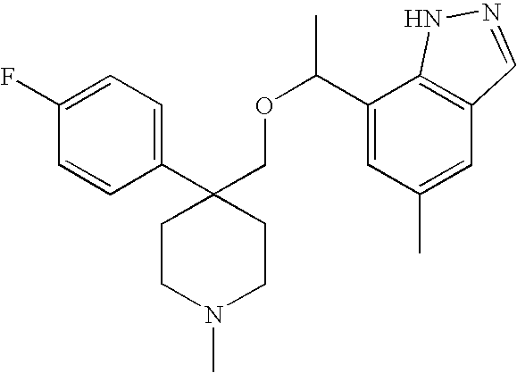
C1(C2(COC(C)C3=CC(C)=CC4=C3NN=C4)CCN(C)CC2)=CC=C(F)C=C1
